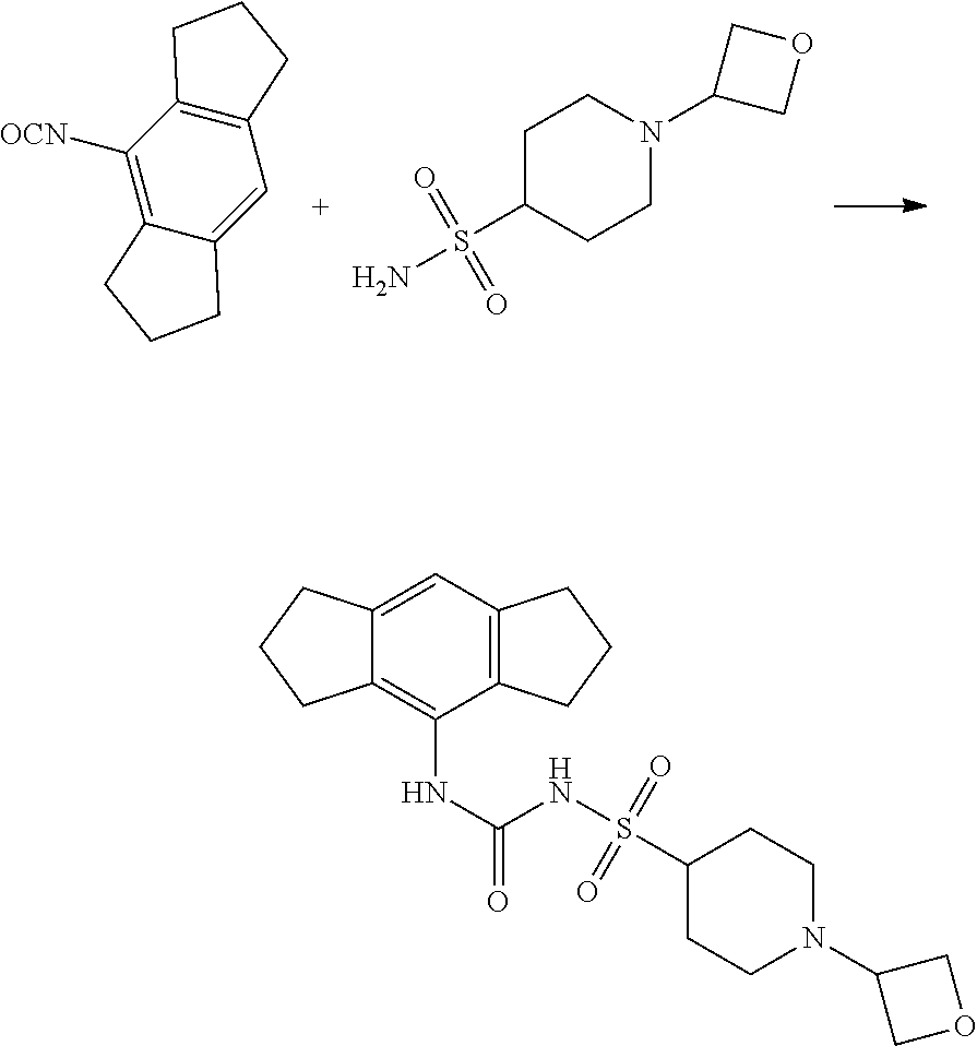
C12=C(C([OCN])=C3C(=C1)CCC3)CCC2.C1(S(N)(=O)=O)CCN(C2COC2)CC1.C12=C(C=C3C(=C1NC(=O)NS(C1CCN(C4COC4)CC1)(=O)=O)CCC3)CCC2
